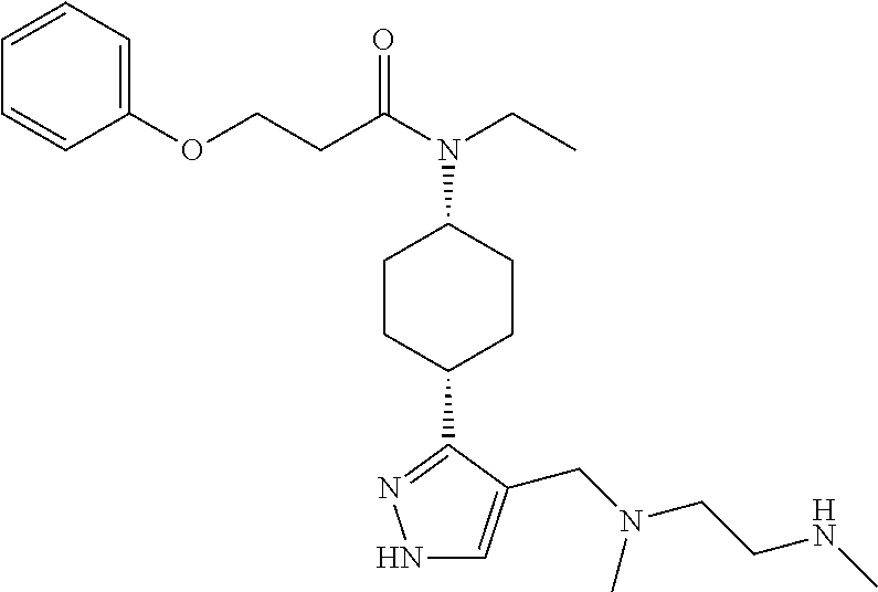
N1C=C(CN(CCNC)C)C(C2CCC(N(C(CCOC3=CC=CC=C3)=O)CC)CC2)=N1
